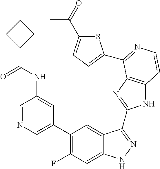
C1=C(C2=C(F)C=C3C(=C2)C(C2=NC4=C(N2)C=CN=C4C2=CC=C(C(=O)C)S2)=NN3)C=C(NC(=O)C2CCC2)C=N1
